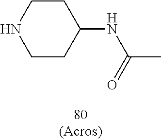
C1C(NC(C)=O)CCNC1
